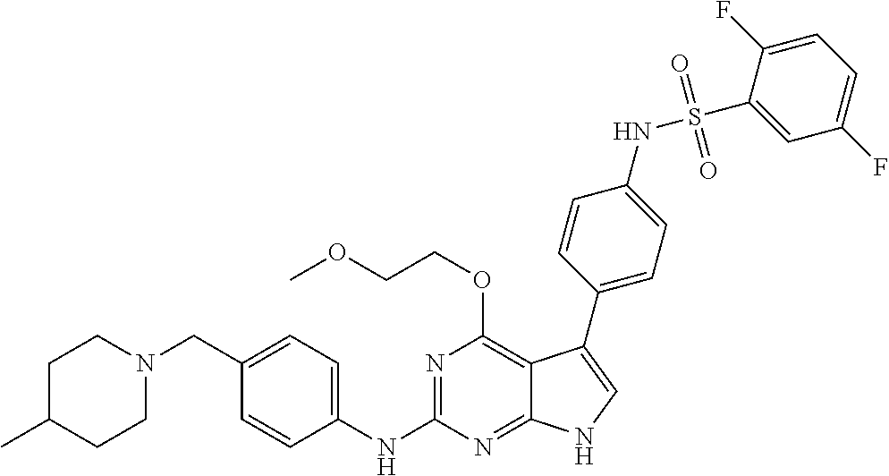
C1C(C)CCN(CC2=CC=C(NC3=NC(OCCOC)=C4C(=N3)NC=C4C3=CC=C(NS(C4=CC(F)=CC=C4F)(=O)=O)C=C3)C=C2)C1
